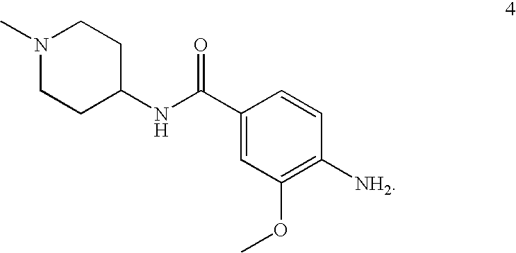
[NH2]C1=C(OC)C=C(C(NC2CCN(C)CC2)=O)C=C1
